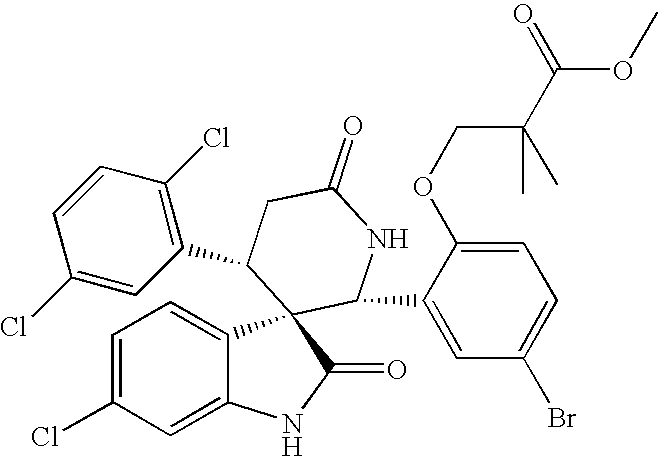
C1=C(Cl)C=C2C(=C1)C1(C(=O)N2)C(C2=CC(Br)=CC=C2OCC(C(=O)OC)(C)C)NC(=O)CC1C1=C(Cl)C=CC(Cl)=C1
